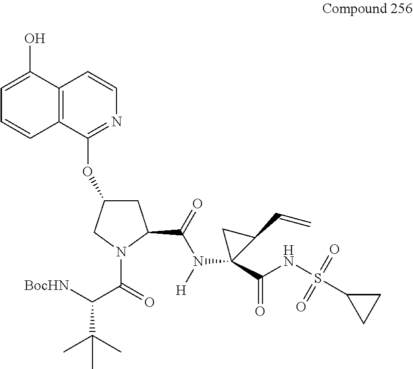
[BocHN]C(C(=O)N1C(C(=O)N([H])C2(C(NS(C3CC3)(=O)=O)=O)C(C=C)C2)CC(OC2=NC=CC3=C2C=CC=C3O)C1)C(C)(C)C
